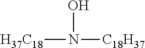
[H37C18]N([C18H37])O
